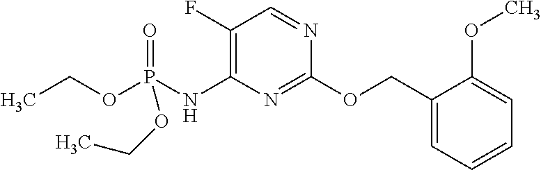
C1(OCC2=CC=CC=C2OC)=NC(NP(OCC)(=O)OCC)=C(F)C=N1
